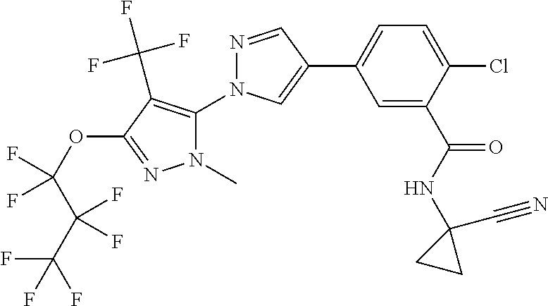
C1=C(C(NC2(C#N)CC2)=O)C(Cl)=CC=C1C1=CN(C2=C(C(F)(F)F)C(OC(C(C(F)(F)F)(F)F)(F)F)=NN2C)N=C1
